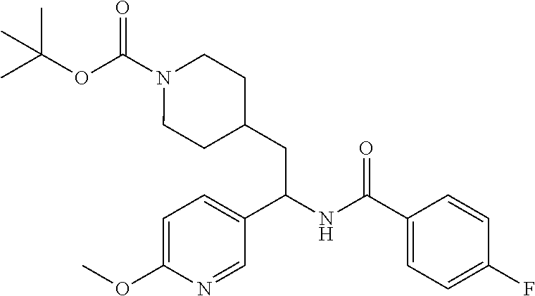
O(C(N1CCC(CC(NC(C2=CC=C(F)C=C2)=O)C2=CC=C(OC)N=C2)CC1)=O)C(C)(C)C
